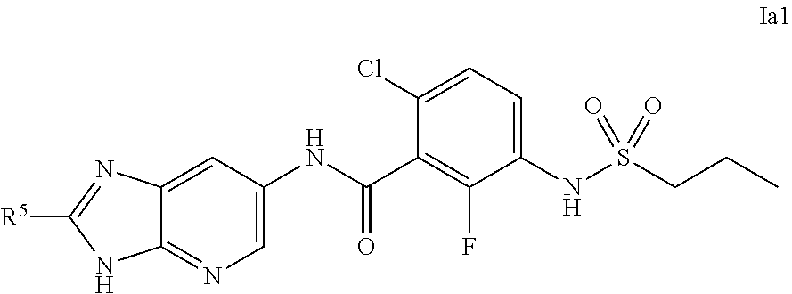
C1=C2C(=NC=C1NC(C1=C(F)C(NS(CCC)(=O)=O)=CC=C1Cl)=O)NC([R5])=N2
